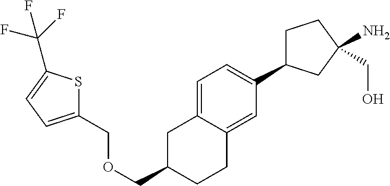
O(CC1CC2=CC=C(C3CCC(N)(CO)C3)C=C2CC1)CC1=CC=C(C(F)(F)F)S1
